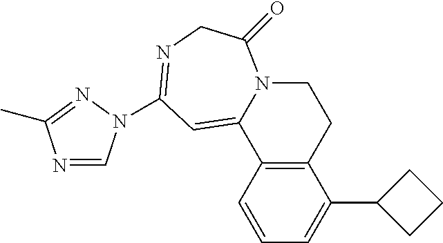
C1=CC2=C(C(C3CCC3)=C1)CCN1C2=CC(N2C=NC(C)=N2)=NCC1=O
